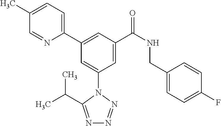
C1=C(C)C=NC(C2=CC(C(NCC3=CC=C(F)C=C3)=O)=CC(N3C(C(C)C)=NN=N3)=C2)=C1
